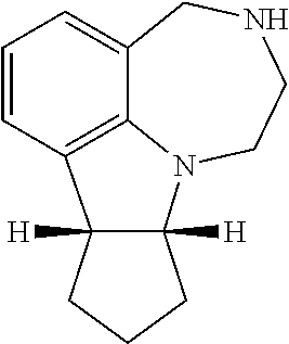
C1=CC2=C3C(=C1)CNCCN3C1([H])C2([H])CCC1
